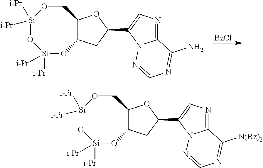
[BzCl].C12C(CC(C3=CN=C4N3N=CN=C4N)O1)O[Si]([i-Pr])([i-Pr])O[Si]([i-Pr])([i-Pr])OC2.C12C(CC(C3=CN=C4N3N=CN=C4[N(Bz)2])O1)O[Si]([i-Pr])([i-Pr])O[Si]([i-Pr])([i-Pr])OC2
